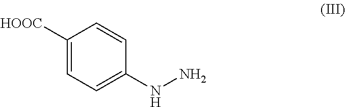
C1([HOOC])=CC=C(NN)C=C1
